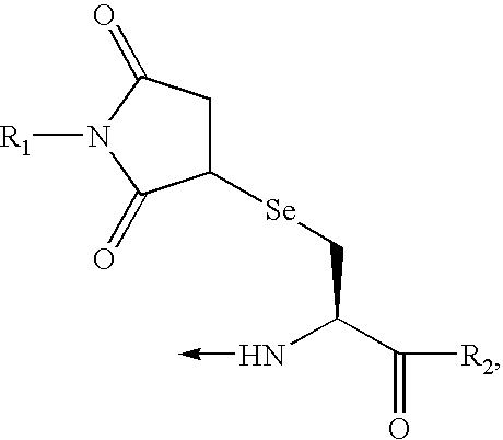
C1([Se]CC(C([R2])=O)N->C)CC(=O)N([R1])C1=O
